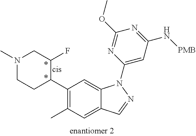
N1(C)CCC(C2=C(C)C=C3C(=C2)N(C2=CC(N[PMB])=NC(OC)=N2)N=C3)C(F)C1
